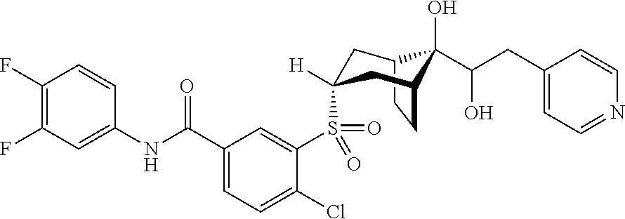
C12CCC(CC(S(C3=CC(C(NC4=CC(F)=C(F)C=C4)=O)=CC=C3Cl)(=O)=O)([H])C1)C2(O)C(CC1=CC=NC=C1)O
